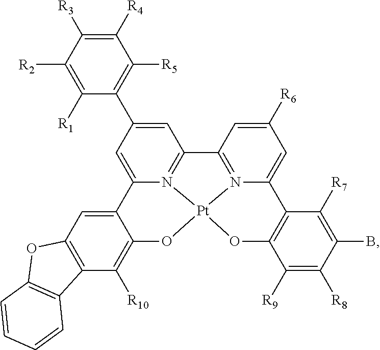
C12=CC3=C(C([R10])=C1O[Pt]14N5=C(C=C(C6=C([R5])C([R4])=C([R3])C([R2])=C6[R1])C=C25)C2=N1C(=CC([R6])=C2)C1=C(C([R9])=C([R8])C(B)=C1[R7])O4)C1=C(O3)C=CC=C1
